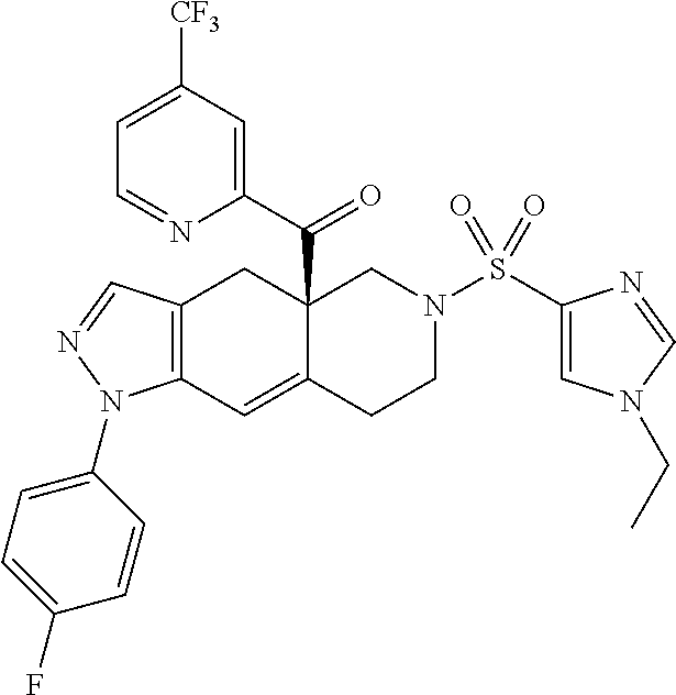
C1=C([CF3])C=C(C(=O)C23C(=CC4=C(C2)C=NN4C2=CC=C(F)C=C2)CCN(S(=O)(=O)C2=CN(CC)C=N2)C3)N=C1
